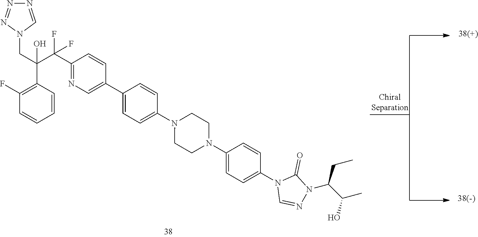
C1(F)=C(C(C(C2=NC=C(C3=CC=C(N4CCN(C5=CC=C(N6C=NN(C(C(C)O)CC)C6=O)C=C5)CC4)C=C3)C=C2)(F)F)(CN2C=NN=N2)O)C=CC=C1
